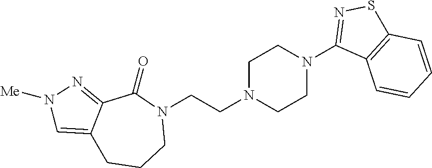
N1(CCN2CCN(C3=NSC4=C3C=CC=C4)CC2)C(=O)C2=NN([Me])C=C2CCC1
